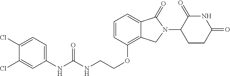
C(OC1=C2C(=CC=C1)C(=O)N(C1C(=O)NC(=O)CC1)C2)CNC(NC1=CC=C(Cl)C(Cl)=C1)=O
